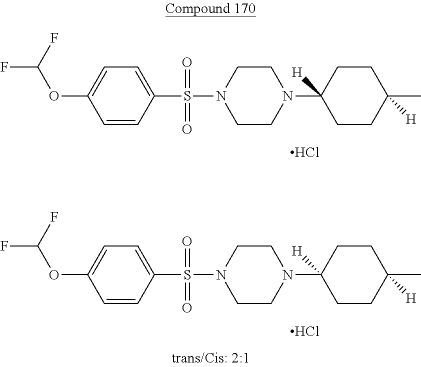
C1CN(S(=O)(C2=CC=C(OC(F)F)C=C2)=O)CCN1C1([H])CCC(C)([H])CC1.Cl.C1CN(S(=O)(C2=CC=C(OC(F)F)C=C2)=O)CCN1C1([H])CCC(C)([H])CC1.Cl
